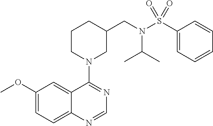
C1(OC)=CC=C2C(=C1)C(N1CC(CN(S(C3=CC=CC=C3)(=O)=O)C(C)C)CCC1)=NC=N2
